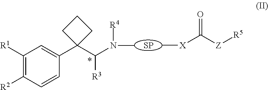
C1=CC([R2])=C([R1])C=C1C1(C(N(C)[R4])[R3])CCC1.[SP].C[X]C([Z][R5])=O
